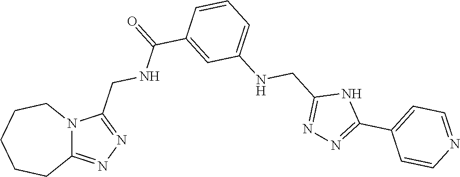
C1CCCC2=NN=C(CNC(C3=CC(NCC4=NN=C(C5=CC=NC=C5)N4)=CC=C3)=O)N2C1
